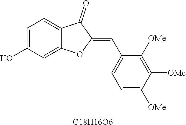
C1=C(O)C=C2C(=C1)C(=O)C(=CC1=CC=C([OMe])C([OMe])=C1[OMe])O2.[C18H16O6]
